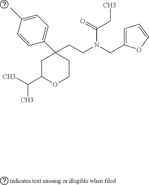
C1(C)=CC=C(C2(CCN(CC3=CC=CO3)C(=O)CC)CC(C(C)C)OCC2)C=C1
